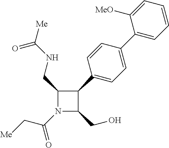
N1(C(=O)C[Me])C(CO)C(C2=CC=C(C3=CC=CC=C3[MeO])C=C2)C1CNC([Me])=O
